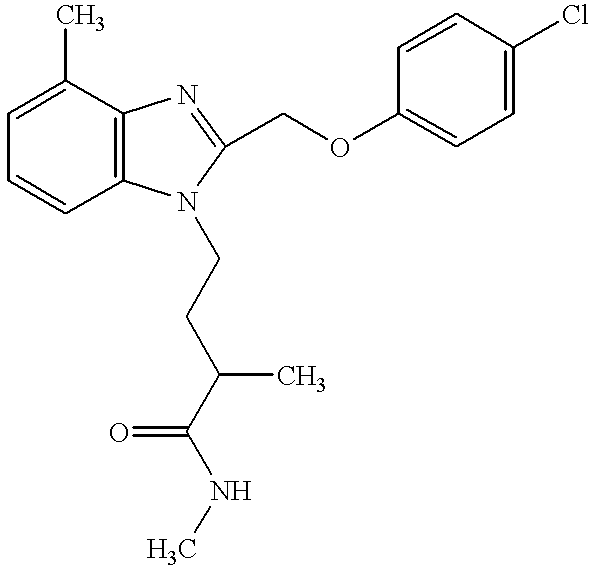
C1=C(C)C2=C(C=C1)N(CCC(C(NC)=O)C)C(COC1=CC=C(Cl)C=C1)=N2
